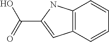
C12=C(C=CC=C1)C=C(C(=O)O)N2
